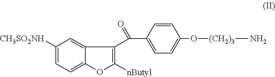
C1([CH3SO2NH])=CC=C2C(=C1)C(C(C1=CC=C(O[(CH2)3]N)C=C1)=O)=C([nButyl])O2
